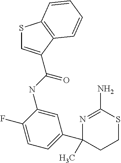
C(=O)(NC1=CC(C2(C)CCSC(N)=N2)=CC=C1F)C1=CSC2=C1C=CC=C2
